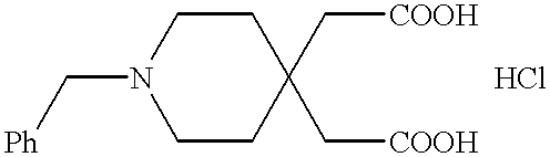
C1(C[COOH])(C[COOH])CCN(C[Ph])CC1.Cl
